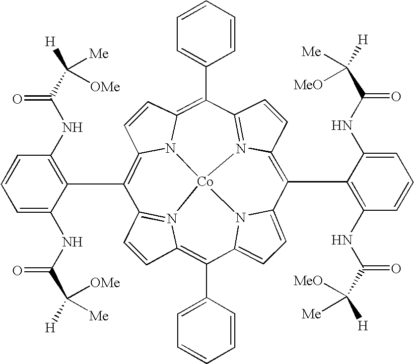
C1=CC2=C(C3=CC=CC=C3)C3=CC=C4N3[Co]35N2=C1C(C1=C(NC(C([H])([Me])[OMe])=O)C=CC=C1NC(C([H])([OMe])[Me])=O)=C1C=CC(=C(C2=CC=CC=C2)C2=N3C(=C4C3=C(NC(C([H])([MeO])[Me])=O)C=CC=C3NC(C([H])([Me])[MeO])=O)C=C2)N15
